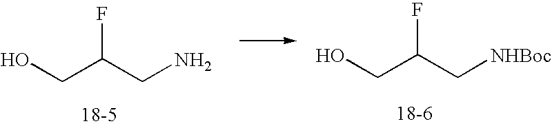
OCC(CN)F.OCC(C[NHBoc])F
